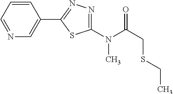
C1(N(C(CSCC)=O)C)=NN=C(C2=CN=CC=C2)S1
